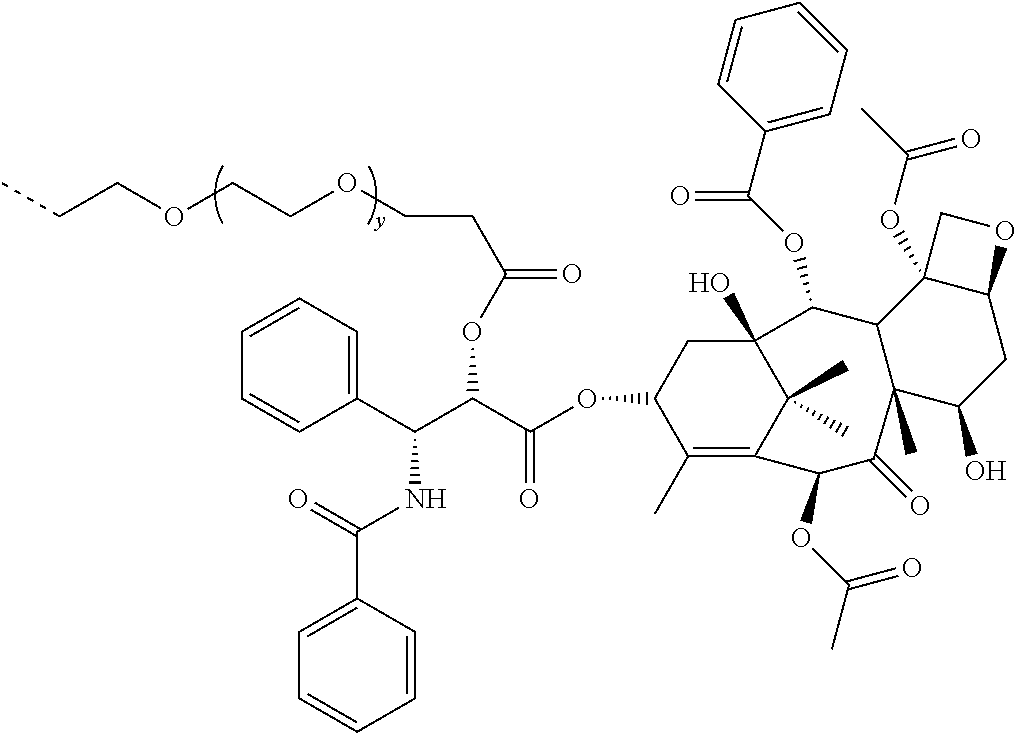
CCCOCCOCCC(=O)OC(C(C1=CC=CC=C1)NC(C1=CC=CC=C1)=O)C(OC1C(C)=C2C(C)(C)C(O)(C1)C(OC(C1=CC=CC=C1)=O)C1C(C)(C(O)CC3C1(OC(C)=O)CO3)C(=O)C2OC(C)=O)=O
